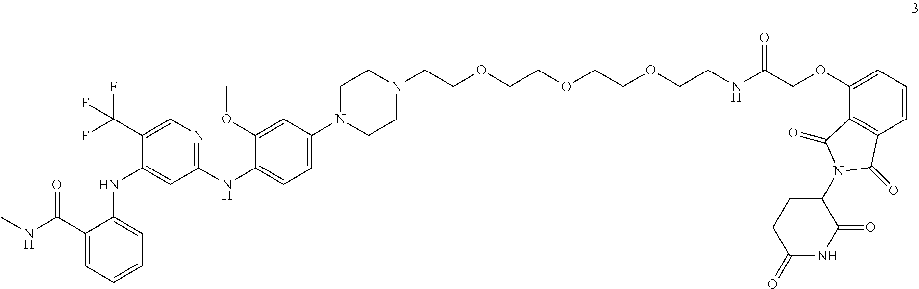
C1(C(NC)=O)=CC=CC=C1NC1=CC(NC2=CC=C(N3CCN(CCOCCOCCOCCNC(COC4=CC=CC5=C4C(=O)N(C4CCC(=O)NC4=O)C5=O)=O)CC3)C=C2OC)=NC=C1C(F)(F)F
